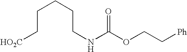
C(C[HO2C])CCCNC(OCC[Ph])=O
